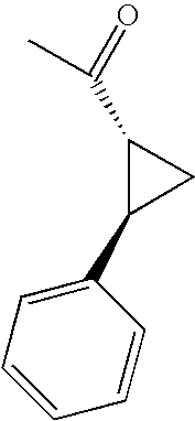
C1=C(C2C(C(=O)C)C2)C=CC=C1
